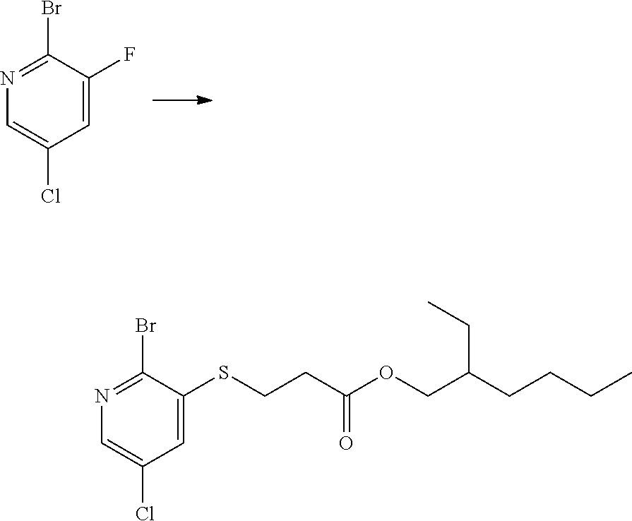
C1=C(F)C(Br)=NC=C1Cl.C1=C(SCCC(OCC(CCCC)CC)=O)C(Br)=NC=C1Cl
